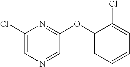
C1(Cl)=CN=CC(OC2=CC=CC=C2Cl)=N1
